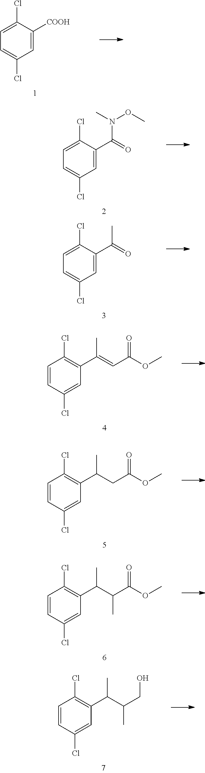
C1=C([COOH])C(Cl)=CC=C1Cl.C1=C(C(=O)N(OC)C)C(Cl)=CC=C1Cl.C1=C(C(=O)C)C(Cl)=CC=C1Cl.C1=C(Cl)C=CC(Cl)=C1C(=CC(OC)=O)C.C1=C(Cl)C=CC(Cl)=C1C(CC(OC)=O)C.C1=C(Cl)C=CC(Cl)=C1C(C(C(OC)=O)C)C.C1=C(Cl)C=CC(Cl)=C1C(C(CO)C)C
